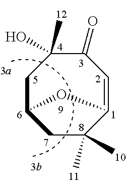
C1C(C)(C)C2=CC(=O)C(O)(C)CC1O2
